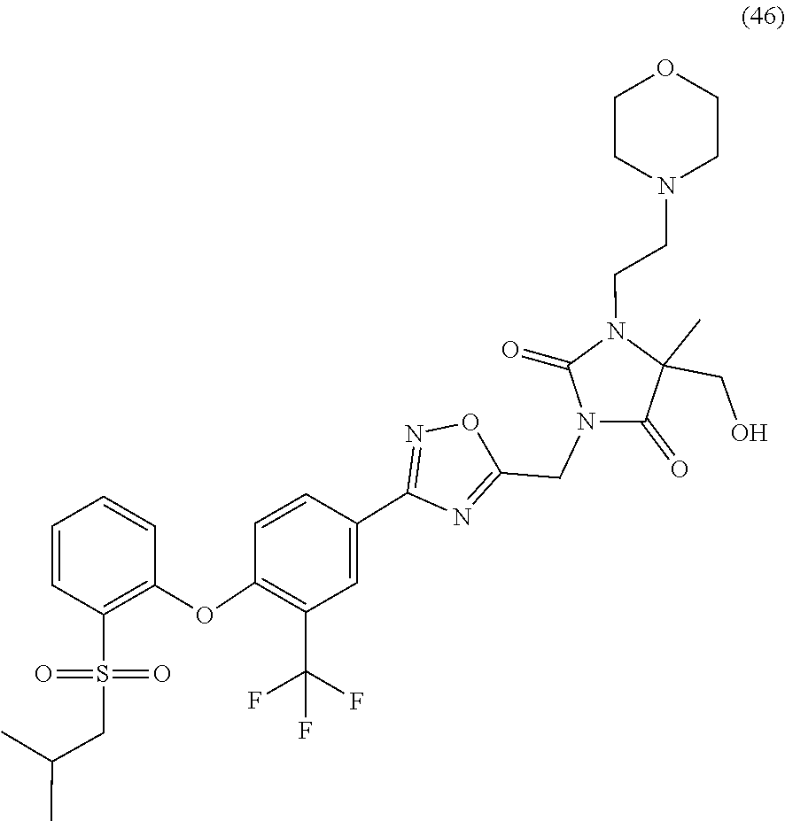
C1(C2=CC(C(F)(F)F)=C(OC3=C(S(CC(C)C)(=O)=O)C=CC=C3)C=C2)=NOC(CN2C(=O)N(CCN3CCOCC3)C(C)(CO)C2=O)=N1
